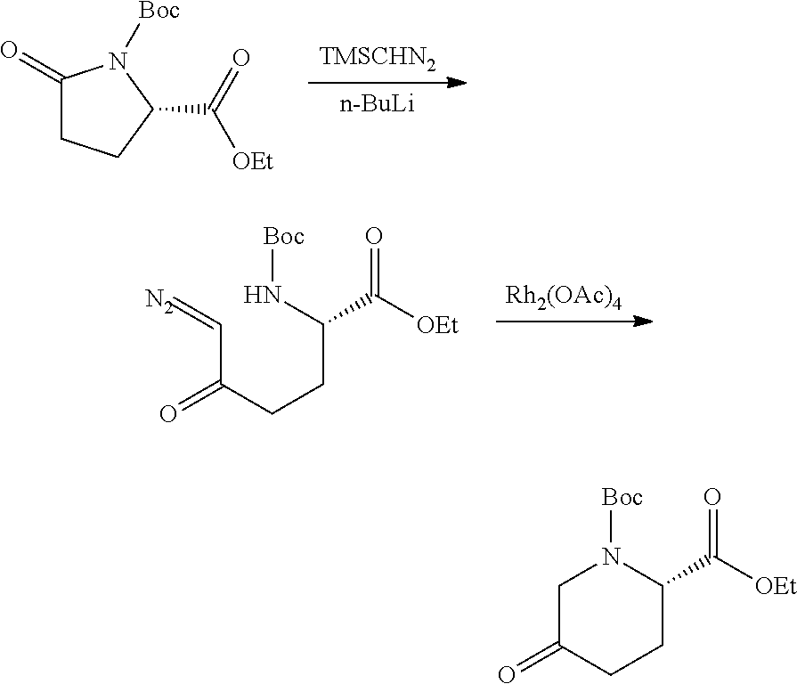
[TMSCHN2].[n-BuLi].C1(=O)CCC(C([OEt])=O)N1[Boc].[Rh2(OAc)4].C(C(CCC(N[Boc])C(=O)[OEt])=O)=[N2].C1C(=O)CCC(C(=O)[OEt])N1[Boc]
